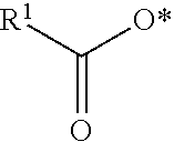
[R1]C([O*])=O
